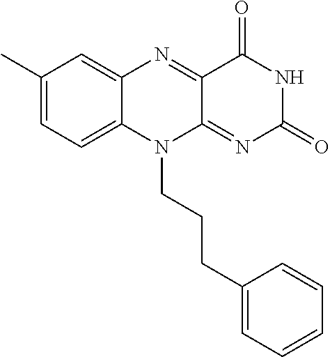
C1(C)=CC=C2C(=C1)N=C1C(=NC(=O)NC1=O)N2CCCC1=CC=CC=C1
